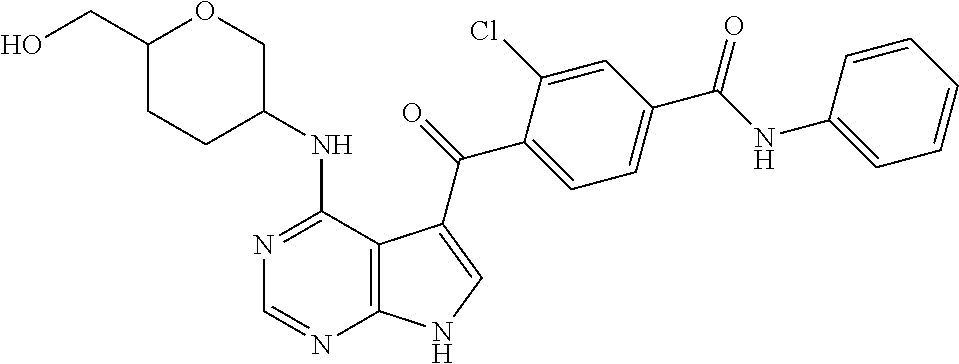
C1(CO)CCC(NC2=NC=NC3=C2C(C(=O)C2=CC=C(C(NC4=CC=CC=C4)=O)C=C2Cl)=CN3)CO1
